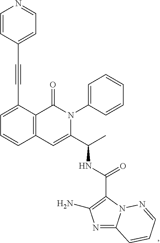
C1(C#CC2=CC=CC3=C2C(=O)N(C2=CC=CC=C2)C(C(C)NC(C2=C(N)N=C4N2N=CC=C4)=O)=C3)=CC=NC=C1
